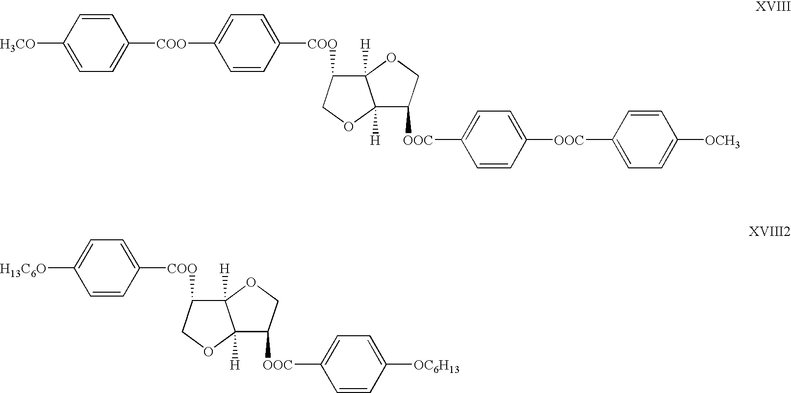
[H3CO]C1=CC=C([COO]C2=CC=C([COO]C3C4([H])C([H])(OC3)C([OOC]C3=CC=C([OOC]C5=CC=C([OCH3])C=C5)C=C3)CO4)C=C2)C=C1.[H13C6O]C1=CC=C([COO]C2C3([H])C([H])(OC2)C([OOC]C2=CC=C([OC6H13])C=C2)CO3)C=C1
